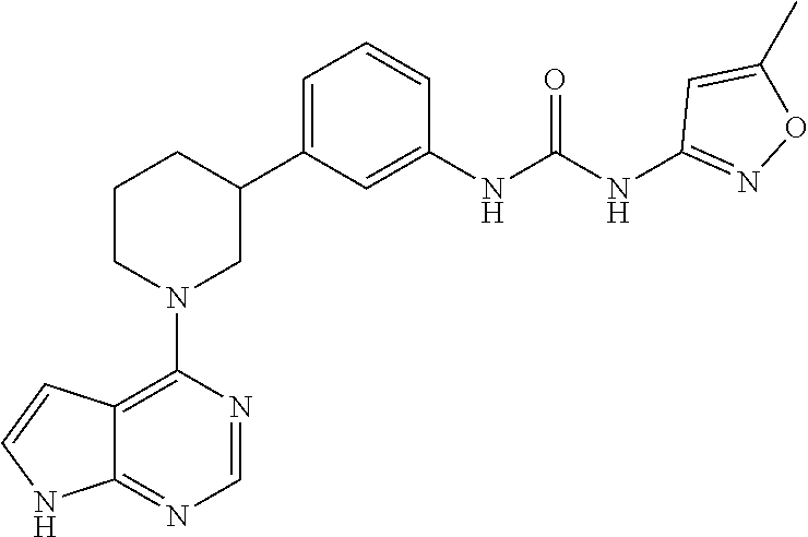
C12=C(N3CC(C4=CC=CC(NC(NC5=NOC(C)=C5)=O)=C4)CCC3)N=CN=C1NC=C2
